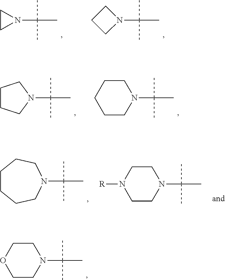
CC(N1CC1)(C)C.CC(N1CCC1)(C)C.CC(N1CCCC1)(C)C.CC(N1CCCCC1)(C)C.CC(N1CCCCCC1)(C)C.CC(N1CCN([R])CC1)(C)C.CC(N1CCOCC1)(C)C
